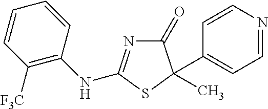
C1([F3C])=C(NC2=NC(=O)C(C3=CC=NC=C3)(C)S2)C=CC=C1
